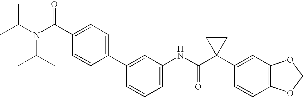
C1(C2=CC=C(C(N(C(C)C)C(C)C)=O)C=C2)=CC(NC(C2(C3=CC4=C(C=C3)OCO4)CC2)=O)=CC=C1
